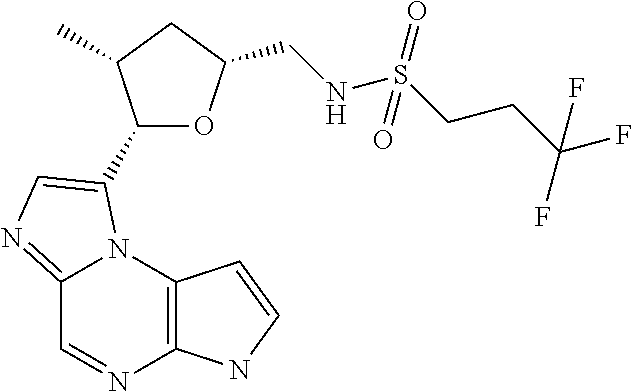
C12=NC=C(C3OC(CNS(CCC(F)(F)F)(=O)=O)CC3C)N1C1=C(N=C2)NC=C1
